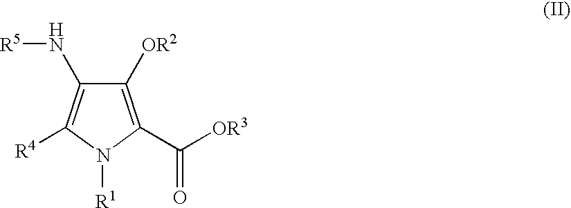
C1([OR2])=C(C([OR3])=O)N([R1])C([R4])=C1N[R5]
